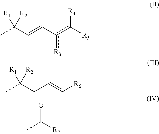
CC(C=Cc(c([R5])[R4])[R3])([R2])[R1].CC(CC=C[R6])([R2])[R1].O=C([R7])C
